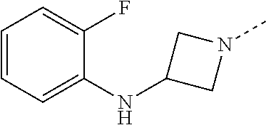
C1=CC=C(NC2CN(C)C2)C(F)=C1
